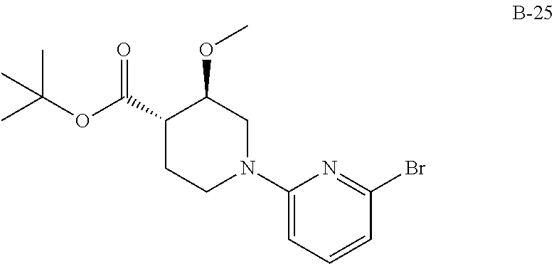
C1(N2CC(OC)C(C(OC(C)(C)C)=O)CC2)=CC=CC(Br)=N1
